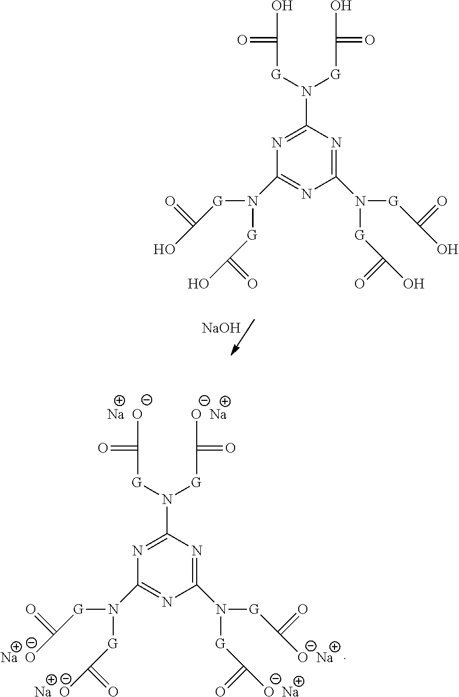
C1(N([G]C(O)=O)[G]C(O)=O)=NC(N([G]C(O)=O)[G]C(O)=O)=NC(N([G]C(O)=O)[G]C(O)=O)=N1.[NaOH].C1(N([G]C([O  Na])=O)[G]C([O  Na])=O)=NC(N([G]C([Na  O])=O)[G]C([O  Na])=O)=NC(N([G]C([Na  O])=O)[G]C([Na  O])=O)=N1
